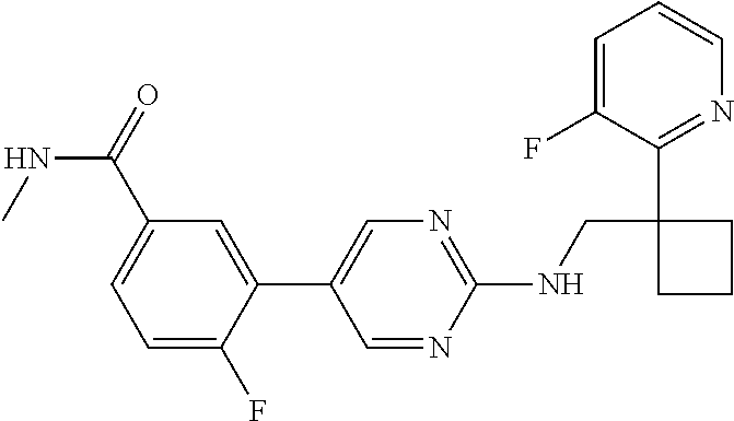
C1(NCC2(C3=NC=CC=C3F)CCC2)=NC=C(C2=CC(C(=O)NC)=CC=C2F)C=N1
